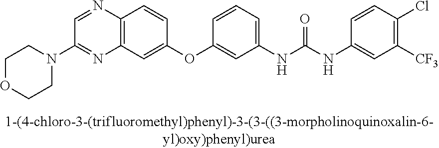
C1=NC2=C(N=C1N1CCOCC1)C=C(OC1=CC(NC(NC3=CC([CF3])=C(Cl)C=C3)=O)=CC=C1)C=C2
